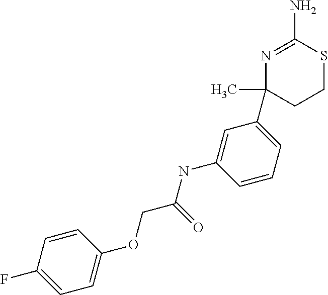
C(C(=O)NC1=CC(C2(C)CCSC(N)=N2)=CC=C1)OC1=CC=C(F)C=C1
